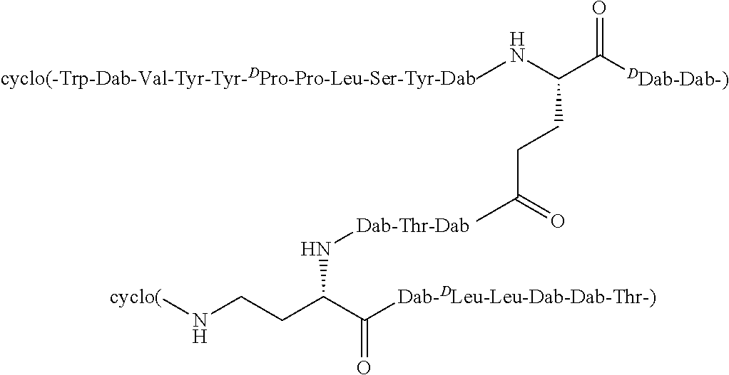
[cyclo(]NCCC(C([Dab-DLeu-Leu-Dab-Dab-Thr-)])=O)N[Dab-Thr-Dab].N(C)C(C([DDab-Dab-)])=O)CCC(C)=O.[cyclo(-Trp-Dab-Val-Tyr-Tyr-DPro-Pro-Leu-Ser-Tyr-Dab]
